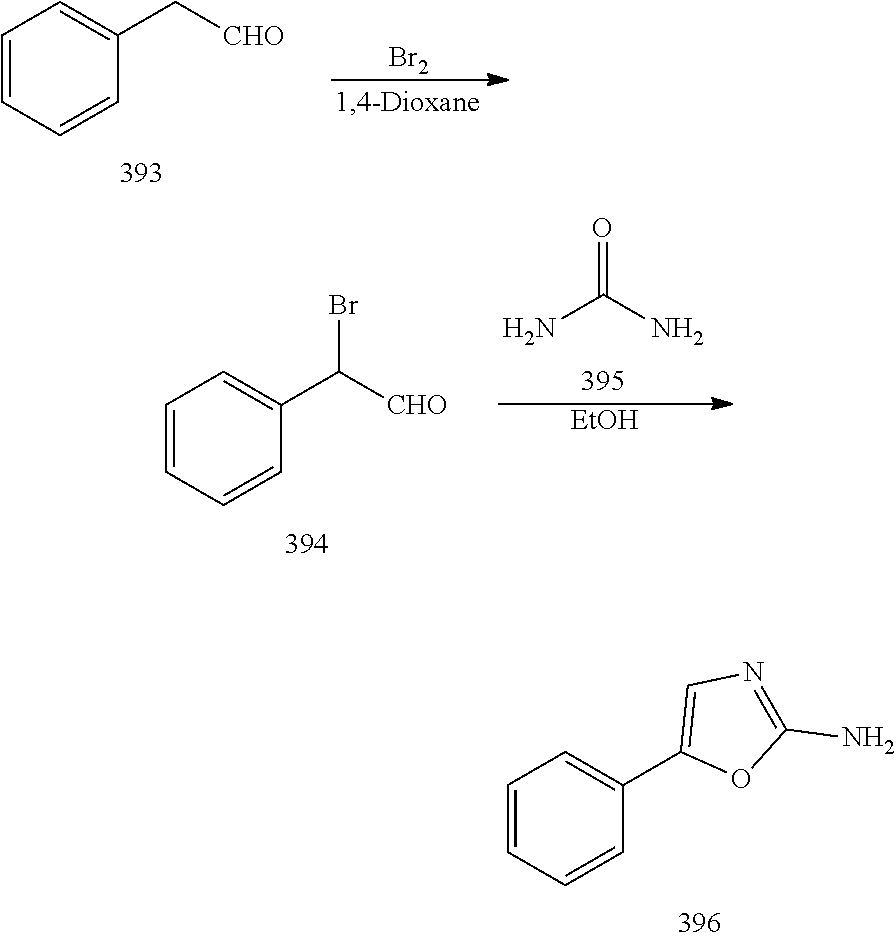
C1=CC=CC(C[CHO])=C1.[Br2].C1=CC=CC(C([CHO])Br)=C1.O=C(N)N.[EtOH].C1=CC=CC(C2=CN=C(N)O2)=C1
